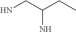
NCC(CC)N
